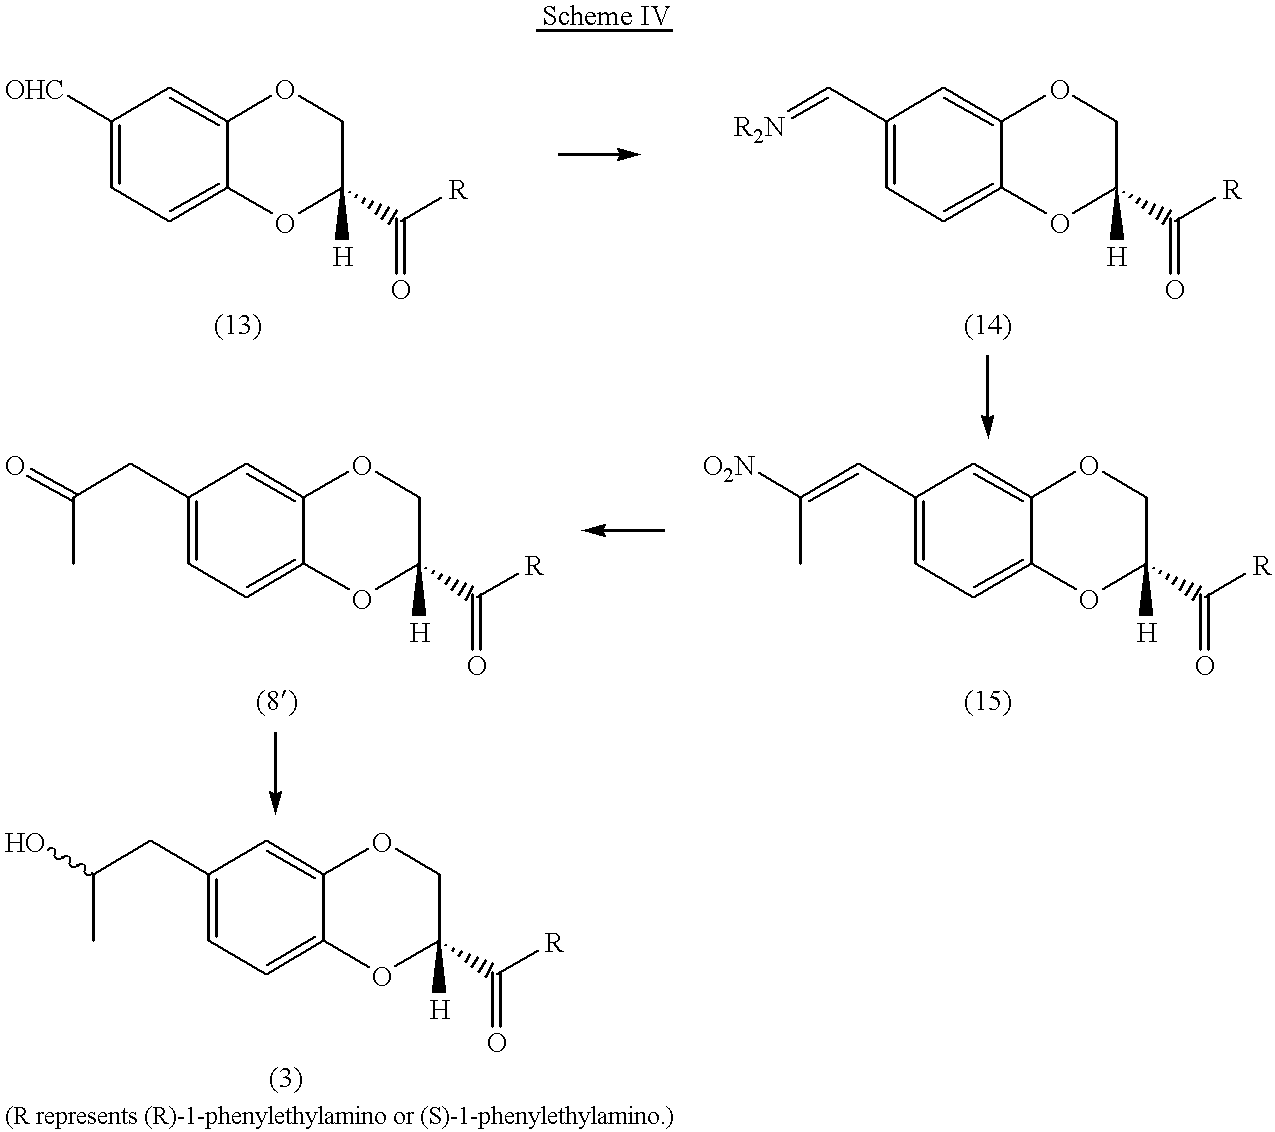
[OHC]C1=CC=C2C(=C1)OCC(C([R])=O)([H])O2.C1(C=[R2N])=CC=C2C(=C1)OCC(C([R])=O)([H])O2.C1(C=C(C)[O2N])=CC=C2C(=C1)OCC(C([R])=O)([H])O2.C1(CC(C)=O)=CC=C2C(=C1)OCC(C([R])=O)([H])O2.C1(CC(C)O)=CC=C2C(=C1)OCC(C([R])=O)([H])O2
